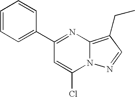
C1(C2=NC3=C(CC)C=NN3C(Cl)=C2)=CC=CC=C1
